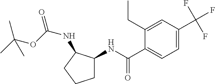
C1=C(C(F)(F)F)C=C(CC)C(C(NC2CCCC2NC(=O)OC(C)(C)C)=O)=C1
